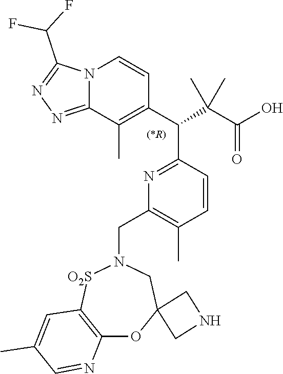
N12C(=NN=C1C(F)F)C(C)=C(C(C(C(O)=O)(C)C)C1=NC(CN3[O2S]C4=C(OC5(C3)CNC5)N=CC(C)=C4)=C(C)C=C1)C=C2
